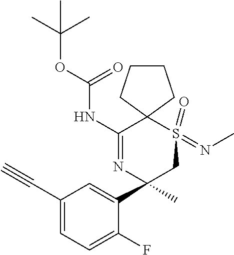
C1(C#C)=CC=C(F)C(C2(C)CS(=O)(=NC)C3(C(NC(OC(C)(C)C)=O)=N2)CCCC3)=C1
